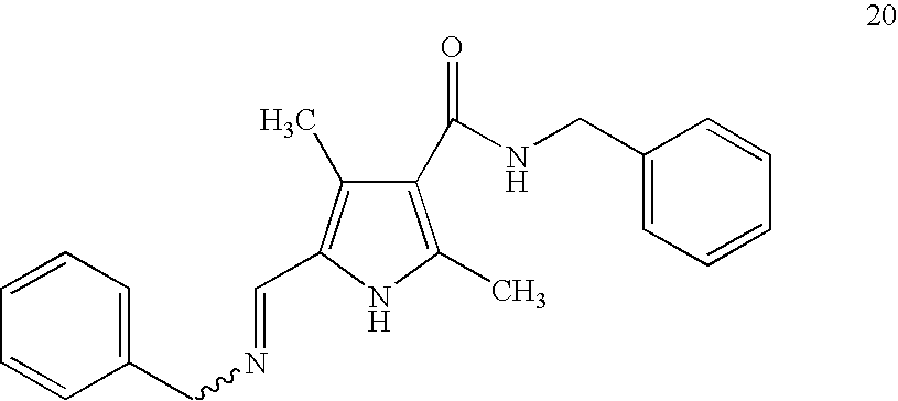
C1(C(NCC2=CC=CC=C2)=O)=C(C)NC(C=NCC2=CC=CC=C2)=C1C
